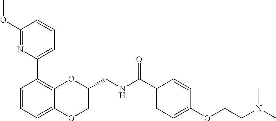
C1=CC=C2C(=C1C1=CC=CC(OC)=N1)OC(CNC(C1=CC=C(OCCN(C)C)C=C1)=O)CO2
